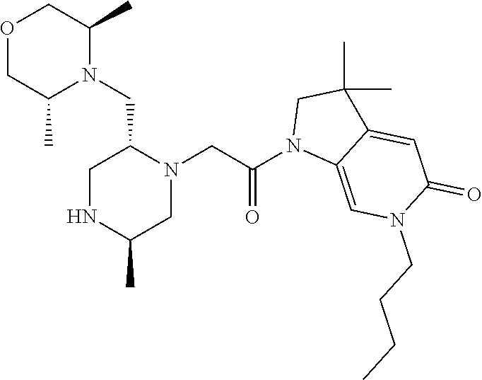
O1CC(C)N(CC2N(CC(N3C4=CN(CCCC)C(=O)C=C4C(C)(C)C3)=O)CC(C)NC2)C(C)C1
